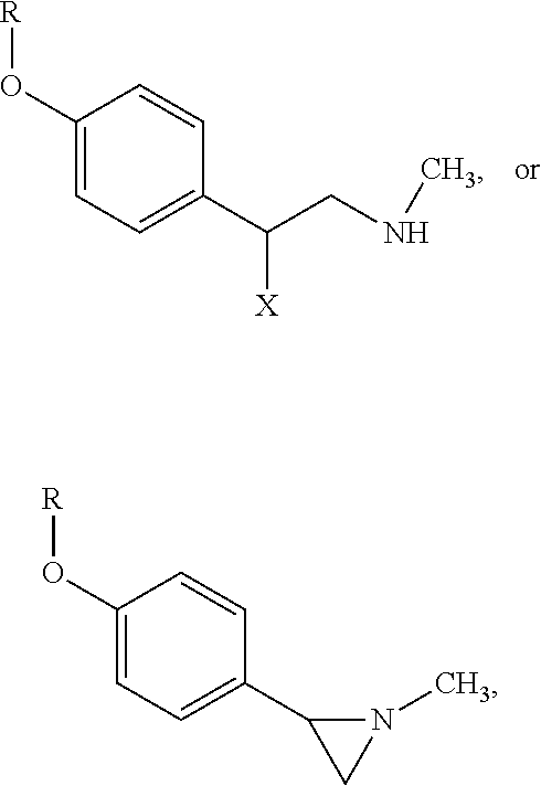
C1(O[R])=CC=C(C(CNC)[X])C=C1.C1(O[R])=CC=C(C2CN2C)C=C1
